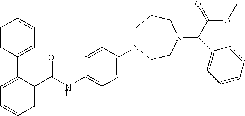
N1(C2=CC=C(NC(C3=CC=CC=C3C3=CC=CC=C3)=O)C=C2)CCCN(C(C(OC)=O)C2=CC=CC=C2)CC1
